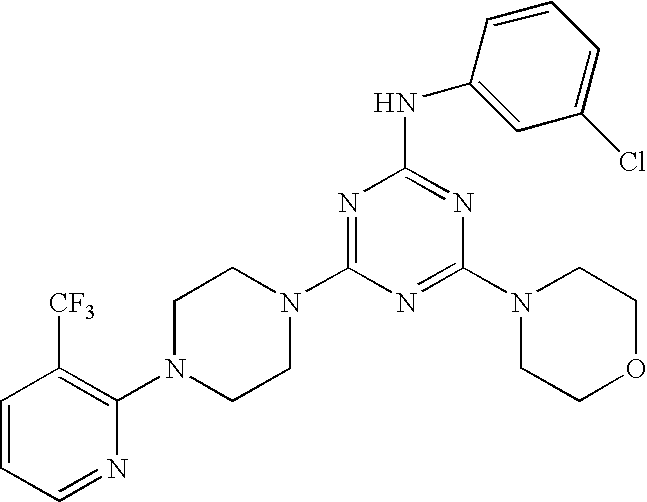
C1=CC=NC(N2CCN(C3=NC(NC4=CC(Cl)=CC=C4)=NC(N4CCOCC4)=N3)CC2)=C1[CF3]
